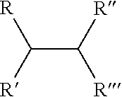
C([R])([R])C([R])[R]
